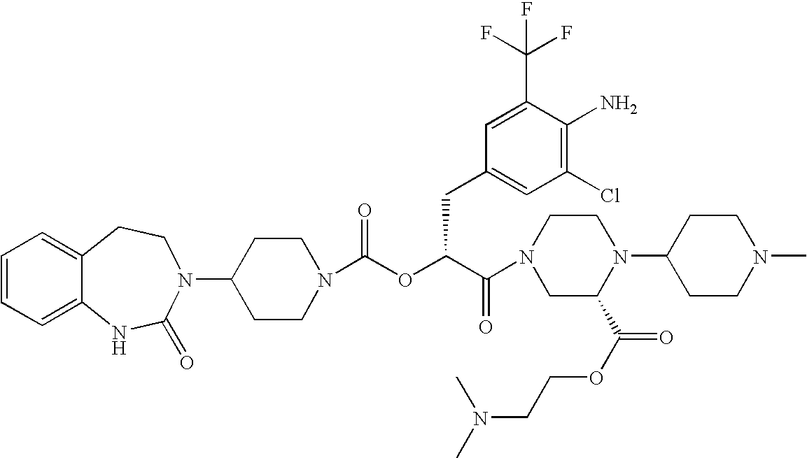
C12=CC=CC=C1NC(=O)N(C1CCN(C(OC(C(=O)N3CC(C(OCCN(C)C)=O)N(C4CCN(C)CC4)CC3)CC3=CC(Cl)=C(N)C(C(F)(F)F)=C3)=O)CC1)CC2
